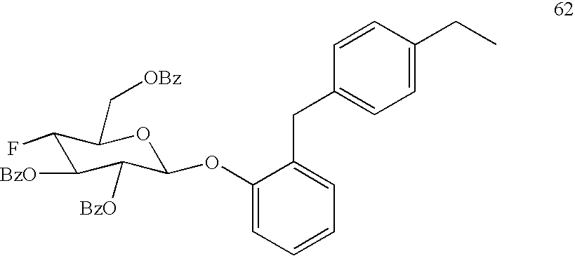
C1(F)C([BzO])C([BzO])C(OC2=CC=CC=C2CC2=CC=C(CC)C=C2)OC1C[OBz]
